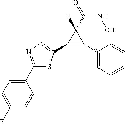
C1(C2=CC=CC=C2)C(C2=CN=C(C3=CC=C(F)C=C3)S2)C1(C(NO)=O)F
